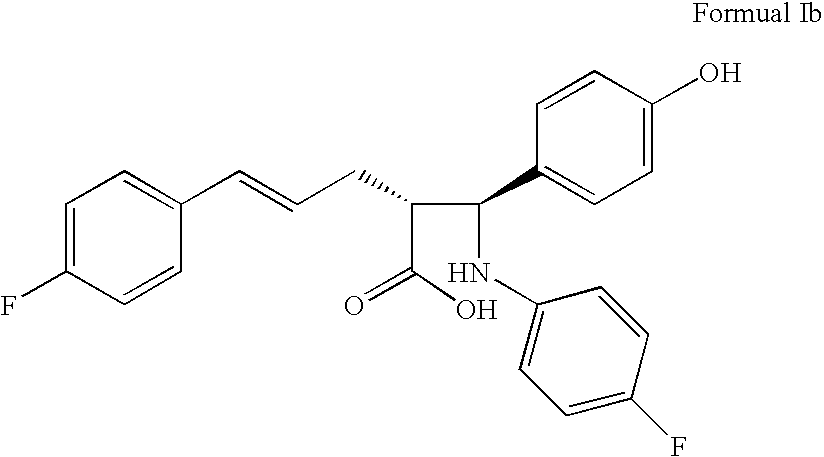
C1=C(F)C=CC(C=CCC(C(NC2=CC=C(F)C=C2)C2=CC=C(O)C=C2)C(=O)O)=C1
